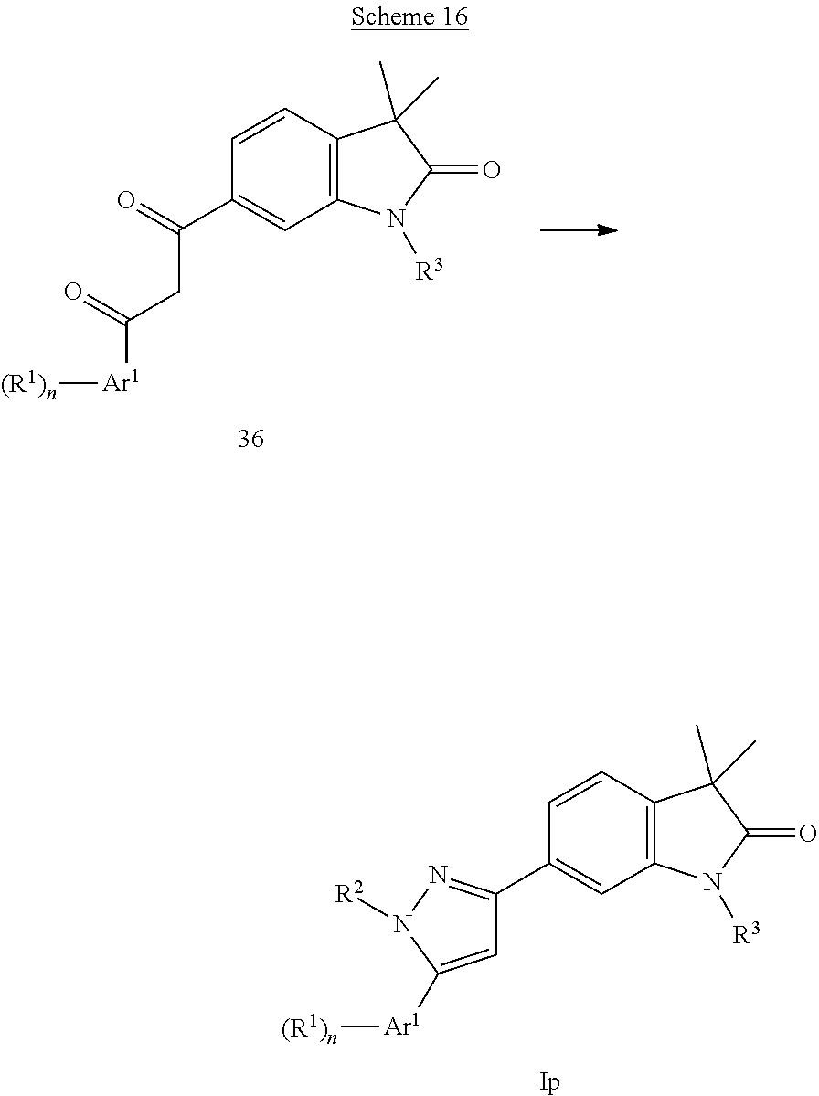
C1=CC2=C(C=C1C(=O)CC([Ar1][(R1)n])=O)N([R3])C(=O)C2(C)C.C1=CC2=C(C=C1C1=NN([R2])C([Ar1][(R1)n])=C1)N([R3])C(=O)C2(C)C.[Ip]
